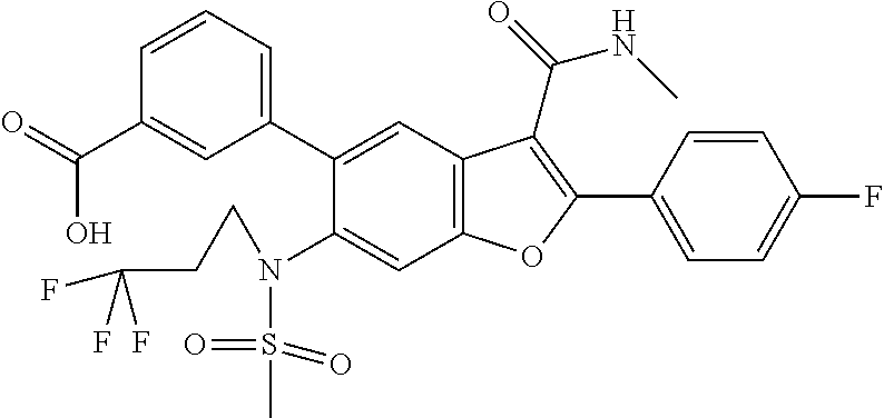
C1=CC(C2=C(C(=O)NC)C3=C(C=C(N(CCC(F)(F)F)S(=O)(=O)C)C(C4=CC=CC(C(O)=O)=C4)=C3)O2)=CC=C1F
